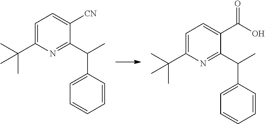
C1=C(C(C)(C)C)N=C(C(C2=CC=CC=C2)C)C([CN])=C1.C1=C(C(C)(C)C)N=C(C(C2=CC=CC=C2)C)C(C(O)=O)=C1
